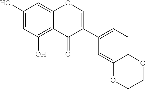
C1(O)=CC(O)=C2C(=C1)OC=C(C1=CC=C3C(=C1)OCCO3)C2=O
